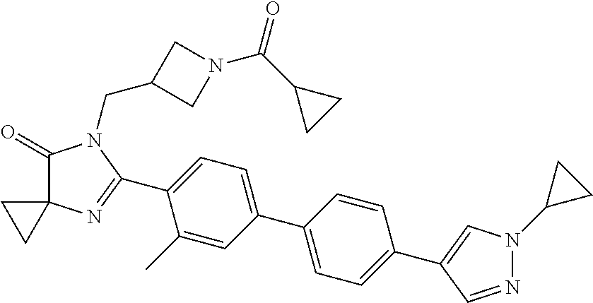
C1(=O)C2(N=C(C3=CC=C(C4=CC=C(C5=CN(C6CC6)N=C5)C=C4)C=C3C)N1CC1CN(C(C3CC3)=O)C1)CC2
